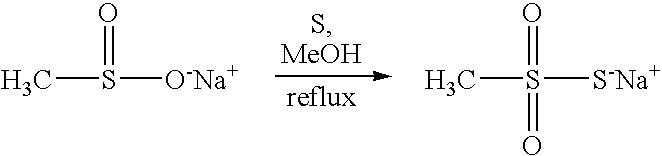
CS([O-Na+])=O.CS([S-Na+])(=O)=O
